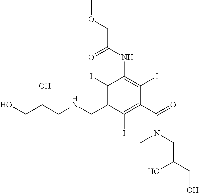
C(NCC1=C(I)C(NC(COC)=O)=C(I)C(C(N(CC(CO)O)C)=O)=C1I)C(CO)O
